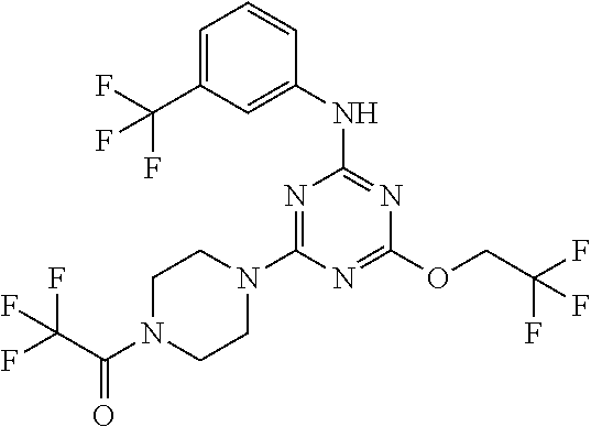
C1(NC2=NC(OCC(F)(F)F)=NC(N3CCN(C(C(F)(F)F)=O)CC3)=N2)=CC(C(F)(F)F)=CC=C1
